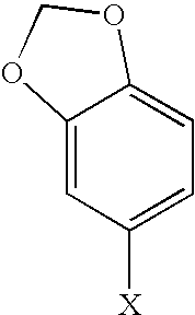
C12=CC([X])=CC=C1OCO2
